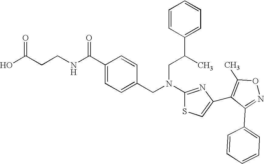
N(C1=NC(C2=C(C)ON=C2C2=CC=CC=C2)=CS1)(CC1=CC=C(C(NCCC(O)=O)=O)C=C1)CC(C)C1=CC=CC=C1
